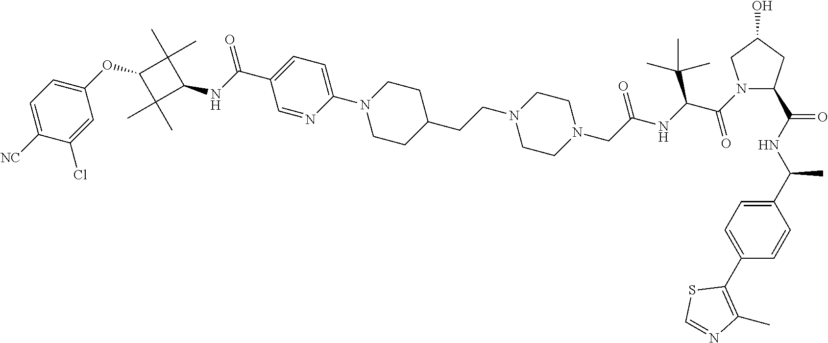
C1=NC(N2CCC(CCN3CCN(CC(NC(C(N4C(C(NC(C5=CC=C(C6=C(C)N=CS6)C=C5)C)=O)CC(O)C4)=O)C(C)(C)C)=O)CC3)CC2)=CC=C1C(NC1C(C)(C)C(OC2=CC=C([NC])C(Cl)=C2)C1(C)C)=O
